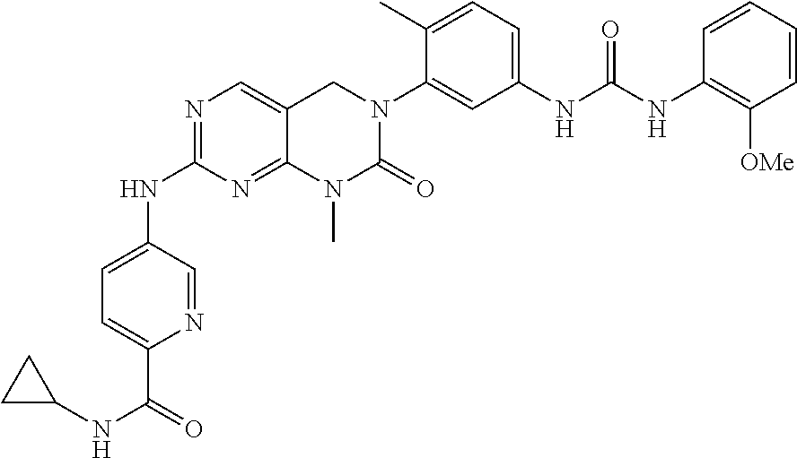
N1=C(NC2=CC=C(C(NC3CC3)=O)N=C2)N=C2C(=C1)CN(C1=CC(NC(NC3=C([OMe])C=CC=C3)=O)=CC=C1C)C(=O)N2C
